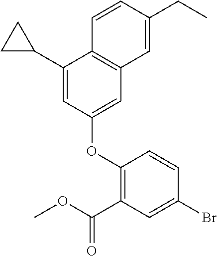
C1(C2CC2)=CC(OC2=C(C(OC)=O)C=C(Br)C=C2)=CC2=C1C=CC(CC)=C2
